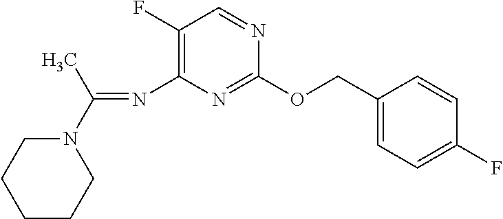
C1(F)=C(N=C(N2CCCCC2)C)N=C(OCC2=CC=C(F)C=C2)N=C1
